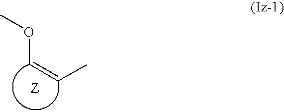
O(C=CC)C
